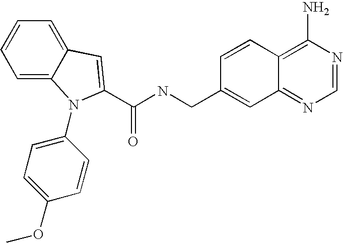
C1=CC=C2C(=C1)C=C(C(NCC1=CC3=NC=NC(N)=C3C=C1)=O)N2C1=CC=C(OC)C=C1
